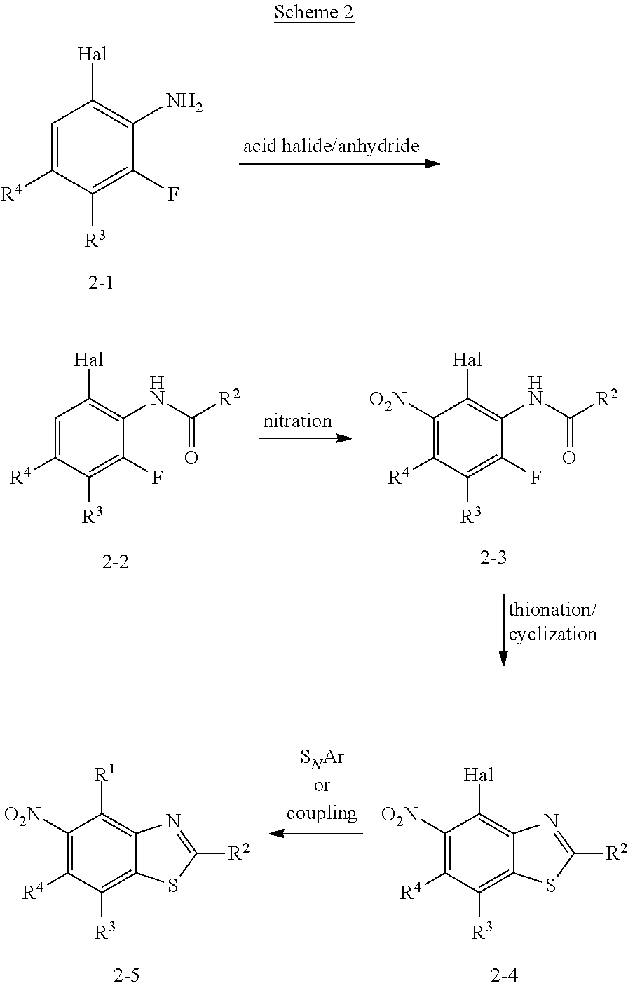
C1=C([R4])C([R3])=C(F)C(N)=C1[Hal].C1=C([R4])C([R3])=C(F)C(NC([R2])=O)=C1[Hal].C1([O2N])=C([R4])C([R3])=C(F)C(NC([R2])=O)=C1[Hal].C1([O2N])=C([R4])C([R3])=C2C(=C1[R1])N=C([R2])S2.C1([O2N])=C([R4])C([R3])=C2C(=C1[Hal])N=C([R2])S2
